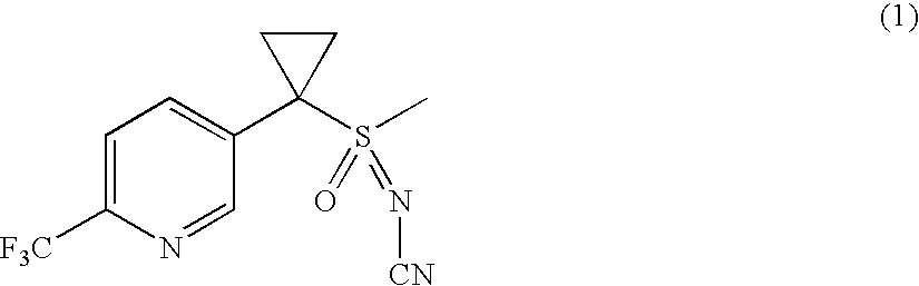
C1=C([F3C])N=CC(C2(S(C)(=N[CN])=O)CC2)=C1
